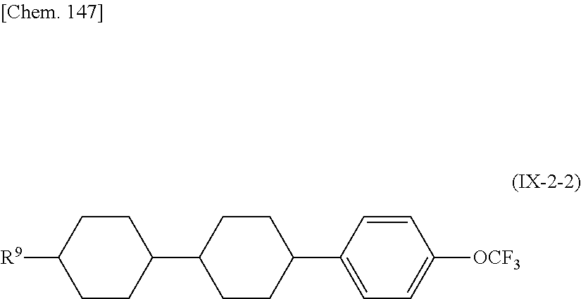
C1=CC(C2CCC(C3CCC([R9])CC3)CC2)=CC=C1[OCF3]
